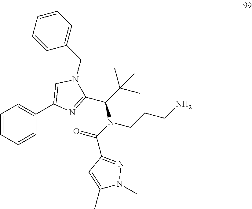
C1=CC=CC(C2=CN(CC3=CC=CC=C3)C(C(C(C)(C)C)N(CCCN)C(C3=NN(C)C(C)=C3)=O)=N2)=C1
